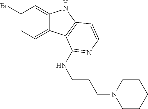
C1(Br)=CC=C2C(=C1)NC1=C2C(NCCCN2CCCCC2)=NC=C1
